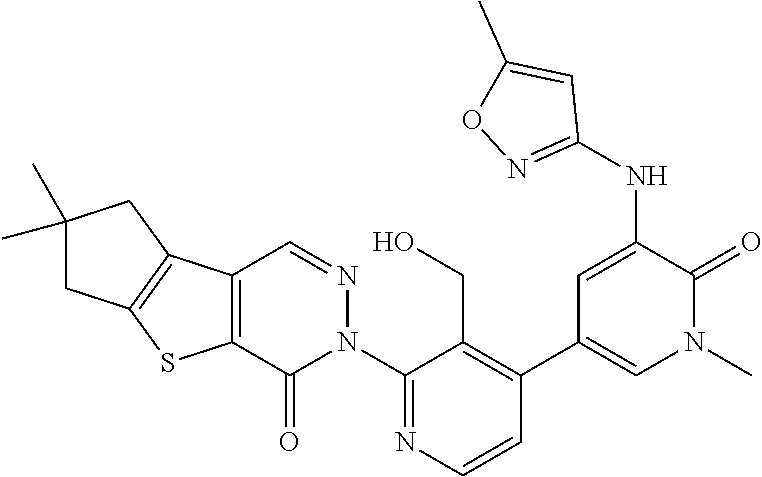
C1(N2N=CC3=C(C2=O)SC2=C3CC(C)(C)C2)=NC=CC(C2=CN(C)C(=O)C(NC3=NOC(C)=C3)=C2)=C1CO
